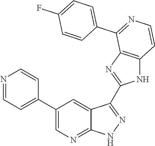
N1=CC=C(C2=CN=C3C(=C2)C(C2=NC4=C(N2)C=CN=C4C2=CC=C(F)C=C2)=N[N H]3)C=C1
